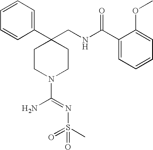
C1(C2(CNC(C3=CC=CC=C3OC)=O)CCN(C(=NS(C)(=O)=O)N)CC2)=CC=CC=C1
